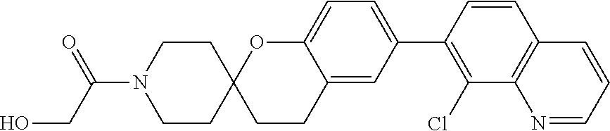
OCC(=O)N1CCC2(CC1)CCC1=CC(C3=C(Cl)C4=C(C=C3)C=CC=N4)=CC=C1O2
